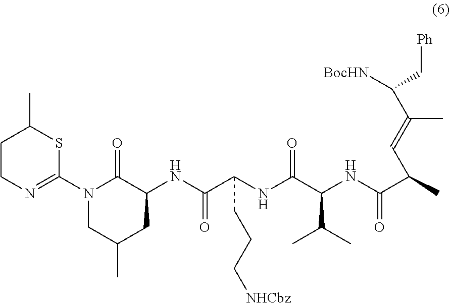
C1CN=C(N2CC(C)CC(NC(C(NC(C(NC(C(C)C=C(C([BocHN])C[Ph])C)=O)C(C)C)=O)CCC[NHCbz])=O)C2=O)SC1C
